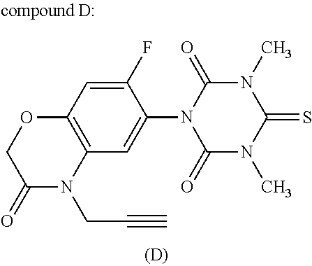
C1(F)=CC2=C(C=C1N1C(=O)N(C)C(=S)N(C)C1=O)N(CC#C)C(=O)CO2
